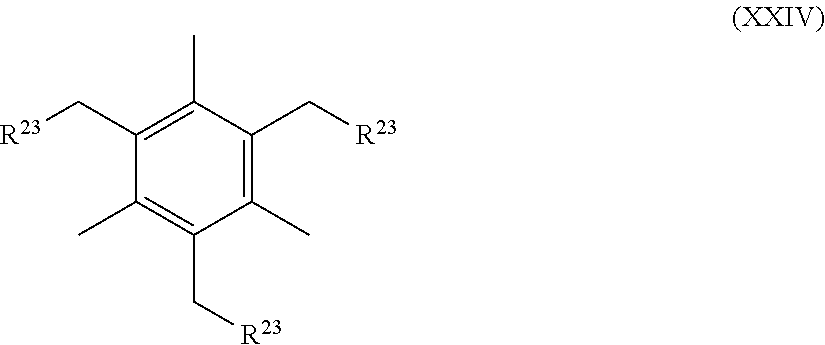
C1(C[R23])=C(C)C(C[R23])=C(C)C(C[R23])=C1C
